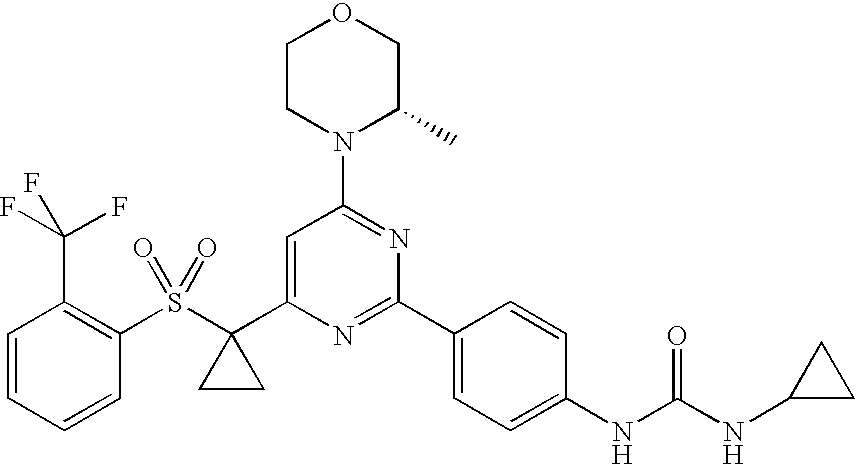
N1(C2=NC(C3=CC=C(NC(NC4CC4)=O)C=C3)=NC(C3(S(C4=C(C(F)(F)F)C=CC=C4)(=O)=O)CC3)=C2)C(C)COCC1
